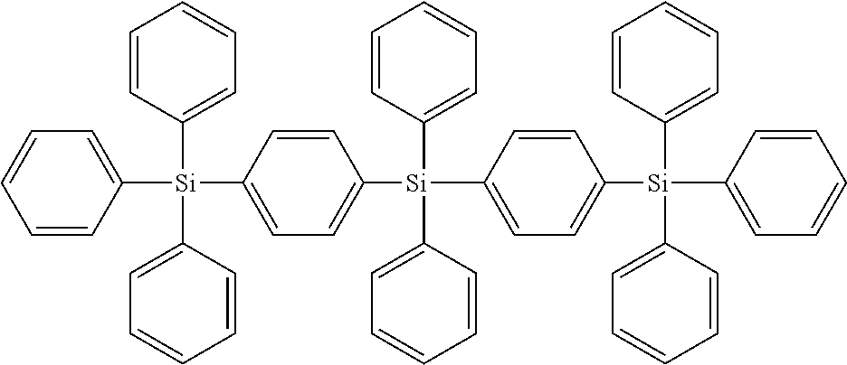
C1=CC=C([Si](C2=CC=CC=C2)(C2=CC=CC=C2)C2=CC=C([Si](C3=CC=C([Si](C4=CC=CC=C4)(C4=CC=CC=C4)C4=CC=CC=C4)C=C3)(C3=CC=CC=C3)C3=CC=CC=C3)C=C2)C=C1
